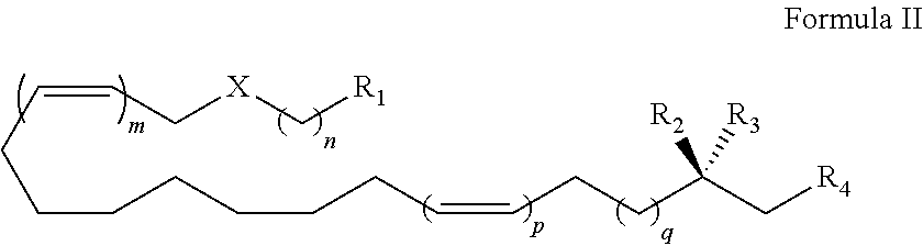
C(CCCCCC=CCCC(C[R4])([R2])[R3])CC=CC[X]C[R1]
